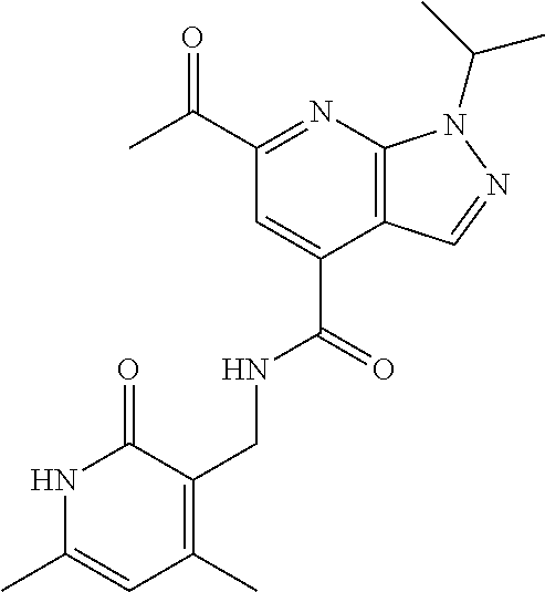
C(C1=NC2=C(C(C(=O)NCC3=C(C)C=C(C)NC3=O)=C1)C=NN2C(C)C)(C)=O
